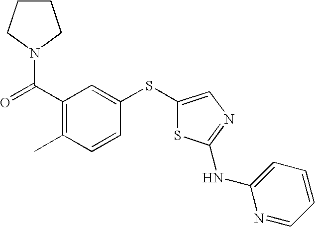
C(C1=C(C)C=CC(SC2=CN=C(NC3=CC=CC=N3)S2)=C1)(=O)N1CCCC1
